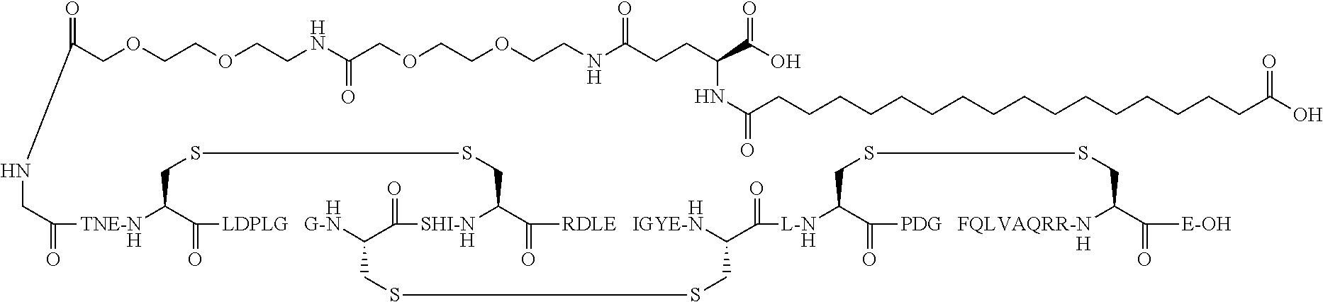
C1(=O)[HLDPLG   G-N]C2C(=O)[SHI-NH]C(CSSCC1[TNE-NH]C(=O)CNC(COCCOCCNC(COCCOCCNC(CCC(C(O)=O)NC(CCCCCCCCCCCCCCCCC(O)=O)=O)=O)=O)=O)C(=O)[HRDLE   IGYE-N]C(C(=O)[L-NH]C1C(=O)[PDG   FQLVAQRR-NH]C(C(=O)[E-OH])CSSC1)CSSC2
